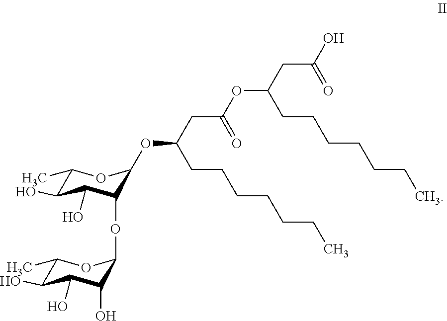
C1(C)C(O)C(O)C(O)C(OC2C(O)C(O)C(C)OC2OC(CC(OC(CC(O)=O)CCCCCCC)=O)CCCCCCC)O1
